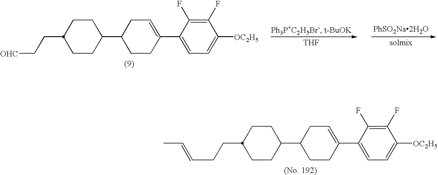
C1CC(C2CCC(C3=CC=C([OC2H5])C(F)=C3F)=CC2)CCC1CC[OHC].[THF].[solmix].[PhSO2Na2H2O].C1CC(C2CCC(C3=CC=C([OC2H5])C(F)=C3F)=CC2)CCC1CCC=CC
